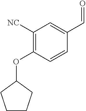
C1([NC])=C(OC2CCCC2)C=CC(C=O)=C1
